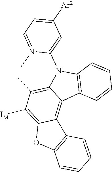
C12=C([LA])C(C)=C3C(=C1C1=C(O2)C=CC=C1)C1=C(N3C2=CC([Ar2])=CC=N2C)C=CC=C1
